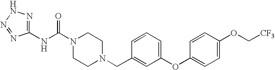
N(C(N1CCN(CC2=CC(OC3=CC=C(OC[CF3])C=C3)=CC=C2)CC1)=O)C1=NNN=N1
